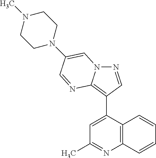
N1=CC(C2=CC(C)=NC3=C2C=CC=C3)=C2N1C=C(N1CCN(C)CC1)C=N2
